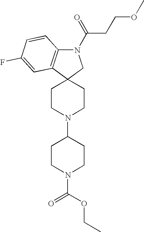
C1CN(C2CCN(C(=O)OCC)CC2)CCC12CN(C(=O)CCOC)C1=C2C=C(F)C=C1
